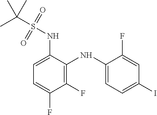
C1=C(NS(C(C)(C)C)(=O)=O)C(NC2=CC=C(I)C=C2F)=C(F)C(F)=C1
